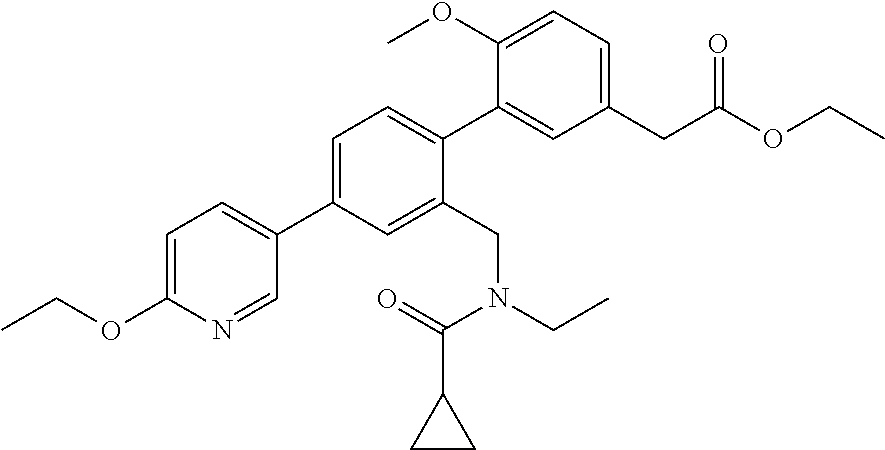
C1=C(C2=CC=C(OCC)N=C2)C=C(CN(CC)C(=O)C2CC2)C(C2=CC(CC(OCC)=O)=CC=C2OC)=C1
